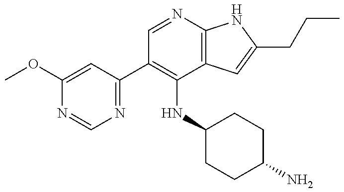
C1(C2=C(NC3CCC(N)CC3)C3=C(N=C2)NC(CCC)=C3)=NC=NC(OC)=C1
